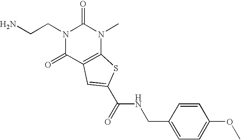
N1(CCN)C(=O)C2=C(N(C)C1=O)SC(C(NCC1=CC=C(OC)C=C1)=O)=C2
